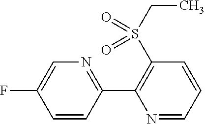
C1=C(F)C=CC(C2=C(S(CC)(=O)=O)C=CC=N2)=N1
